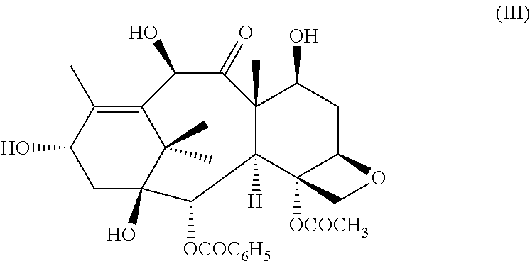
OC1CC2(O)C(C)(C)C(=C1C)C(O)C(=O)C1(C)C([H])(C3([OCOCH3])C(CC1O)OC3)C2[OCOC6H5]
